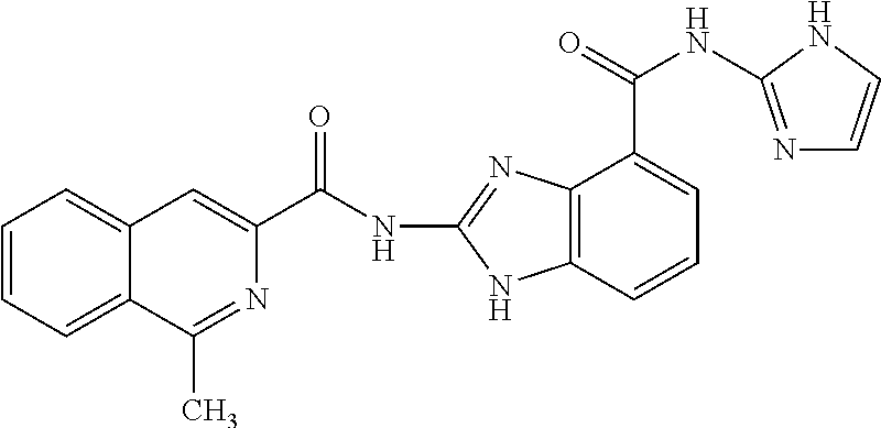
C1=CC=C2C(=C1)C=C(C(NC1=NC3=C(N1)C=CC=C3C(NC1=NC=CN1)=O)=O)N=C2C
